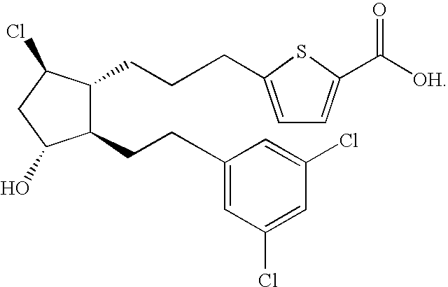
C1(CCC2=CC(Cl)=CC(Cl)=C2)C(CCCC2=CC=C(C([OH])=O)S2)C(Cl)CC1O
